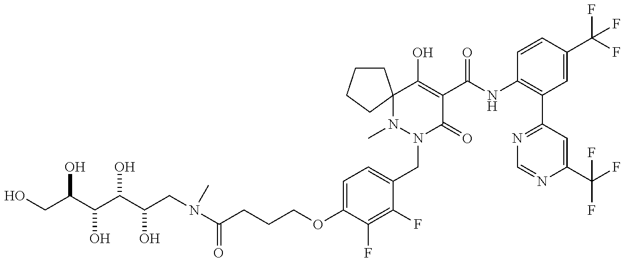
C1(OCCCC(N(CC(C(C(C(CO)O)O)O)O)C)=O)=CC=C(CN2C(=O)C(C(=O)NC3=C(C4=NC=NC(C(F)(F)F)=C4)C=C(C(F)(F)F)C=C3)=C(O)C3(N2C)CCCC3)C(F)=C1F
